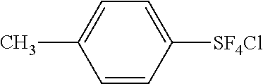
C1=CC([SF4Cl])=CC=C1C
